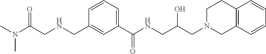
C1(CNCC(N(C)C)=O)=CC(C(NCC(CN2CC3=C(CC2)C=CC=C3)O)=O)=CC=C1
